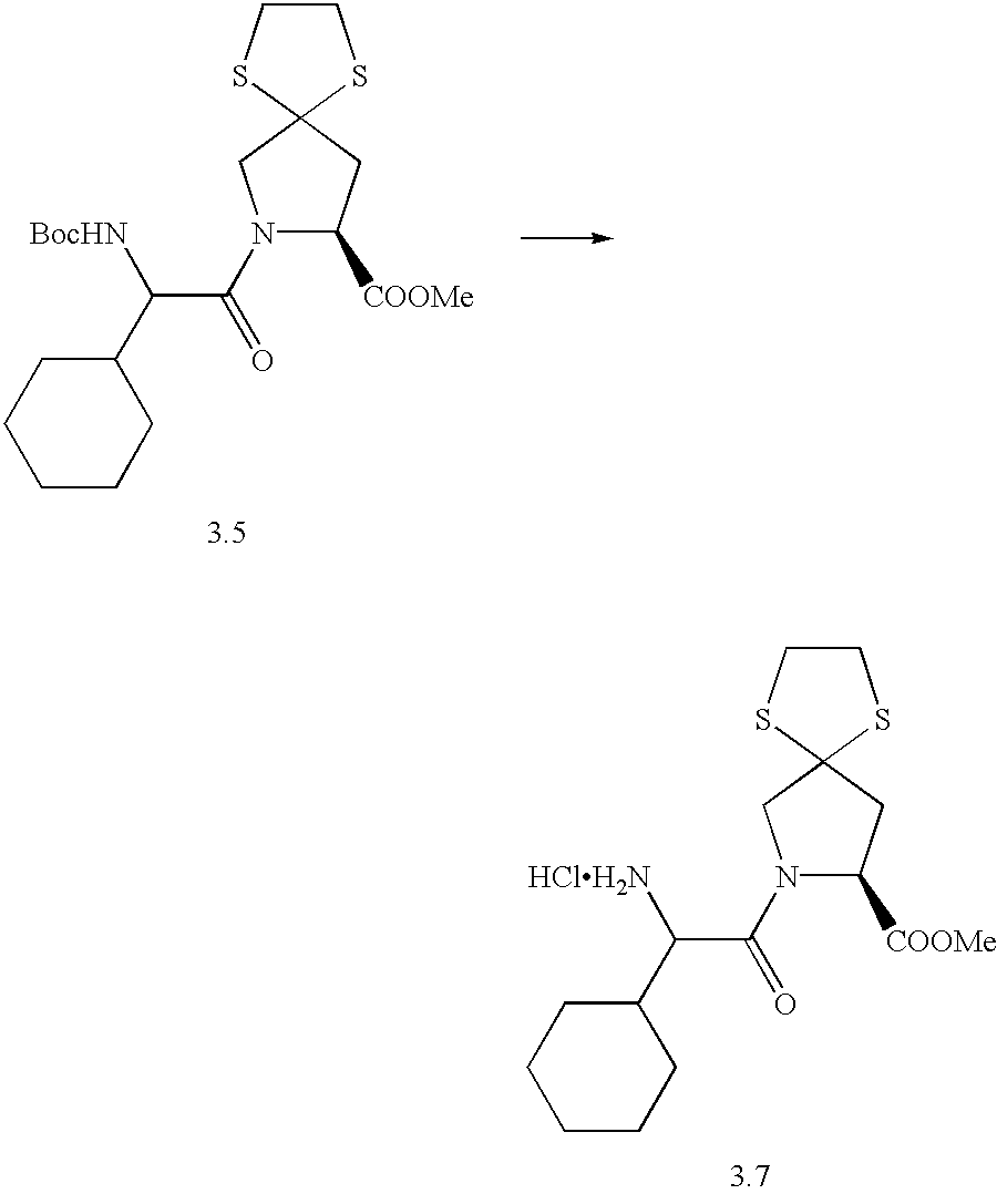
N1(C(C([HClH2N])C2CCCCC2)=O)C([COOMe])CC2(C1)SCCS2.N1(C(C([BocHN])C2CCCCC2)=O)C([COOMe])CC2(C1)SCCS2
